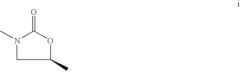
C1(C)OC(=O)N(C)C1
